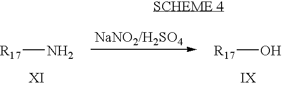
[R17]N.[R17]O
